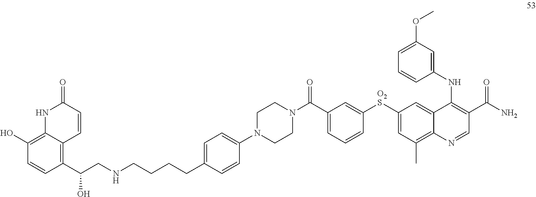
C1(C(CNCCCCC2=CC=C(N3CCN(C(C4=CC=CC([O2S]C5=CC(C)=C6C(=C5)C(NC5=CC(OC)=CC=C5)=C(C(N)=O)C=N6)=C4)=O)CC3)C=C2)O)=C2C(=C(O)C=C1)NC(=O)C=C2
